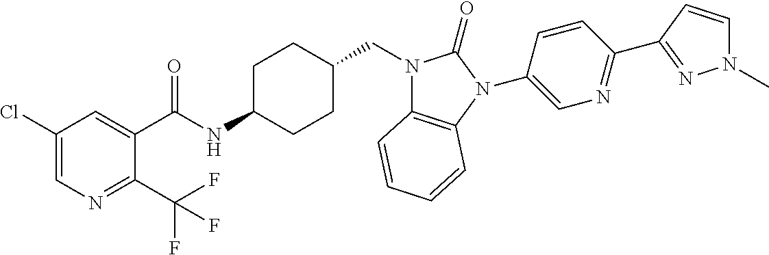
C1(Cl)=CN=C(C(F)(F)F)C(C(NC2CCC(CN3C4=C(N(C5=CN=C(C6=NN(C)C=C6)C=C5)C3=O)C=CC=C4)CC2)=O)=C1
